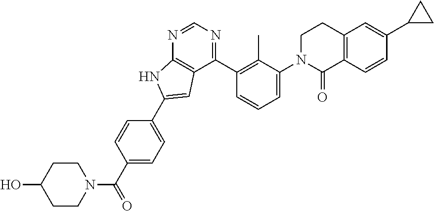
N1=CN=C(C2=C(C)C(N3C(=O)C4=C(CC3)C=C(C3CC3)C=C4)=CC=C2)C2=C1NC(C1=CC=C(C(N3CCC(O)CC3)=O)C=C1)=C2
